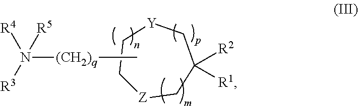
N([(CH2)q]C)([R3])([R4])[R5].C1[Z]CC([R2])([R1])C[Y]C1
